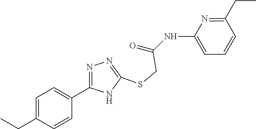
C1=C(NC(=O)CSC2=NN=C(C3=CC=C(CC)C=C3)N2)N=C(CC)C=C1
